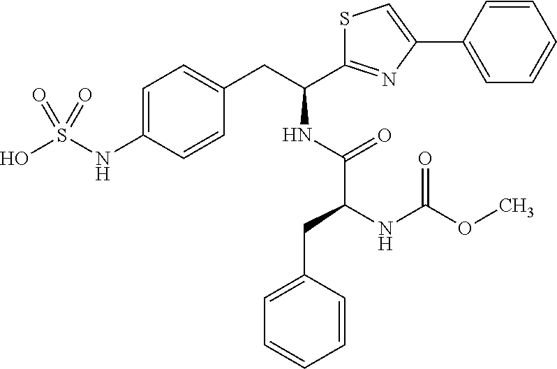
C1=C(NS(O)(=O)=O)C=CC(CC(C2=NC(C3=CC=CC=C3)=CS2)NC(C(NC(OC)=O)CC2=CC=CC=C2)=O)=C1
